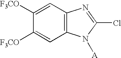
C1=C([F3CO])C([F3CO])=CC2=C1N=C(Cl)N2[A]
